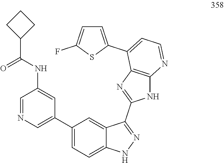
C1=NC=C(C2=CC=C3C(=C2)C(C2=NC4=C(N2)N=CC=C4C2=CC=C(F)S2)=NN3)C=C1NC(=O)C1CCC1
